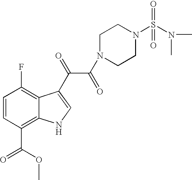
C1=CC(C(OC)=O)=C2C(=C1F)C(C(=O)C(=O)N1CCN(S(N(C)C)(=O)=O)CC1)=CN2
